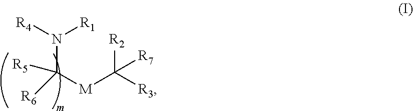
N(C([M]C([R3])([R2])[R7])([R5])[R6])([R4])[R1]
